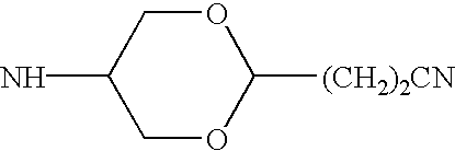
C1OC([(CH2)2CN])OCC1N
